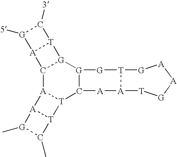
C12[A]3[T](C4[G]([G]1[T]1[A]2[G]([5])C1[3])[G][T]1[A]([A]4)[T][G][A][A][G]1)[T]1[A]3[G](C)C1C
